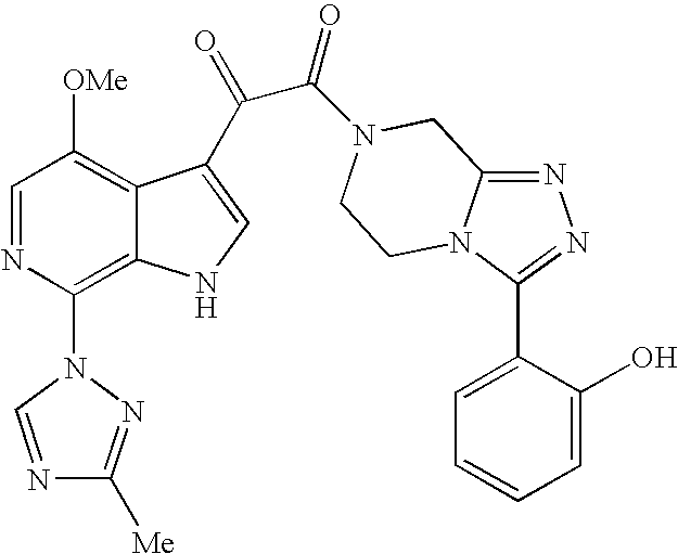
C1=NC(N2N=C([Me])N=C2)=C2C(=C1[OMe])C(C(=O)C(=O)N1CC3=NN=C(C4=CC=CC=C4O)N3CC1)=CN2
